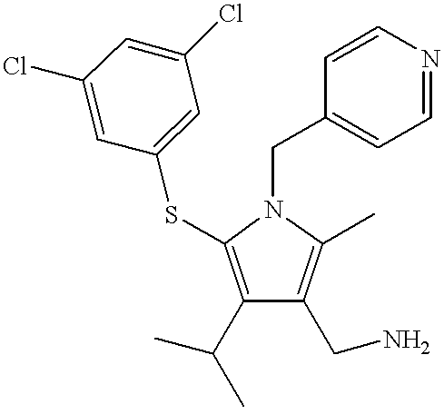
C1(C(C)C)=C(SC2=CC(Cl)=CC(Cl)=C2)N(CC2=CC=NC=C2)C(C)=C1CN
